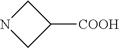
C1C([COOH])CN1
